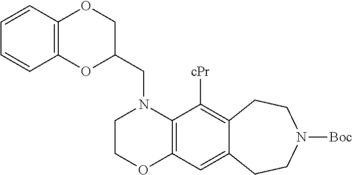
C12=C(C([cPr])=C3C(=C1)CCN([Boc])CC3)N(CC1COC3=C(O1)C=CC=C3)CCO2
